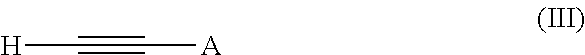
[H]C#C[A]
